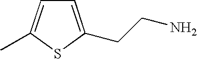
C1=C(CCN)SC(C)=C1
